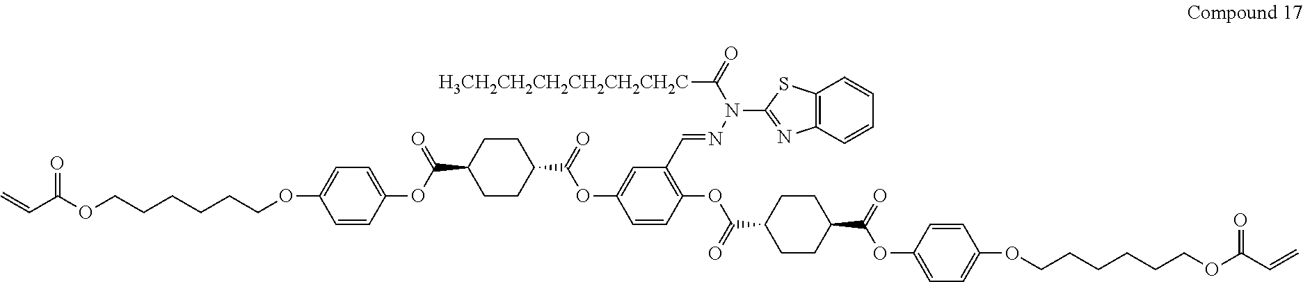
O=C(OCCCCCCOC1=CC=C(OC(C2CCC(C(=O)OC3=CC(C=NN(C4=NC5=C(S4)C=CC=C5)C(=O)[H3CH2CH2CH2CH2CH2CH2C])=C(OC(C4CCC(C(=O)OC5=CC=C(OCCCCCCOC(=O)C=C)C=C5)CC4)=O)C=C3)CC2)=O)C=C1)C=C
